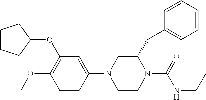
C1CCC(OC2=C(OC)C=CC(N3CCN(C(NCC)=O)C(CC4=CC=CC=C4)C3)=C2)C1
